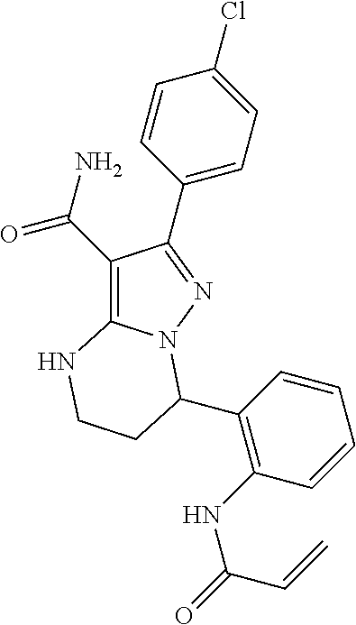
C1(C(=O)N)=C2N(N=C1C1=CC=C(Cl)C=C1)C(C1=C(NC(=O)C=C)C=CC=C1)CCN2
